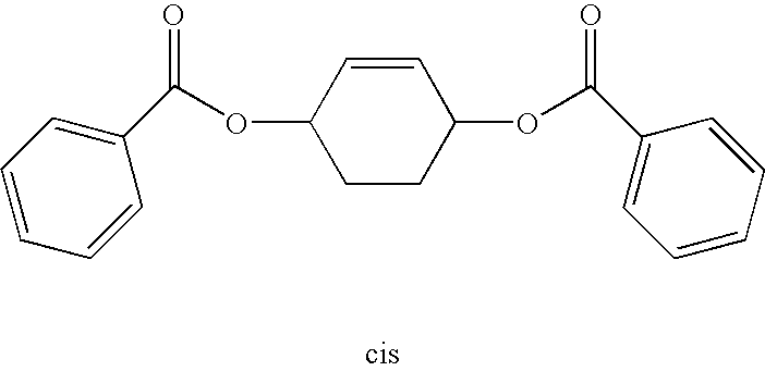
O=C(OC1CCC(OC(C2=CC=CC=C2)=O)C=C1)C1=CC=CC=C1
